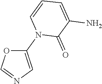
O1C(N2C(=O)C(N)=CC=C2)=CN=C1
